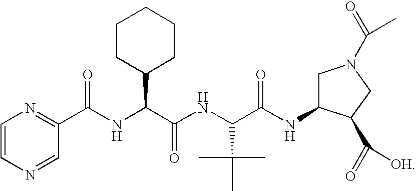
C1=CN=CC(C(NC(C(NC(C(NC2CN(C(C)=O)CC2C([OH])=O)=O)C(C)(C)C)=O)C2CCCCC2)=O)=N1
